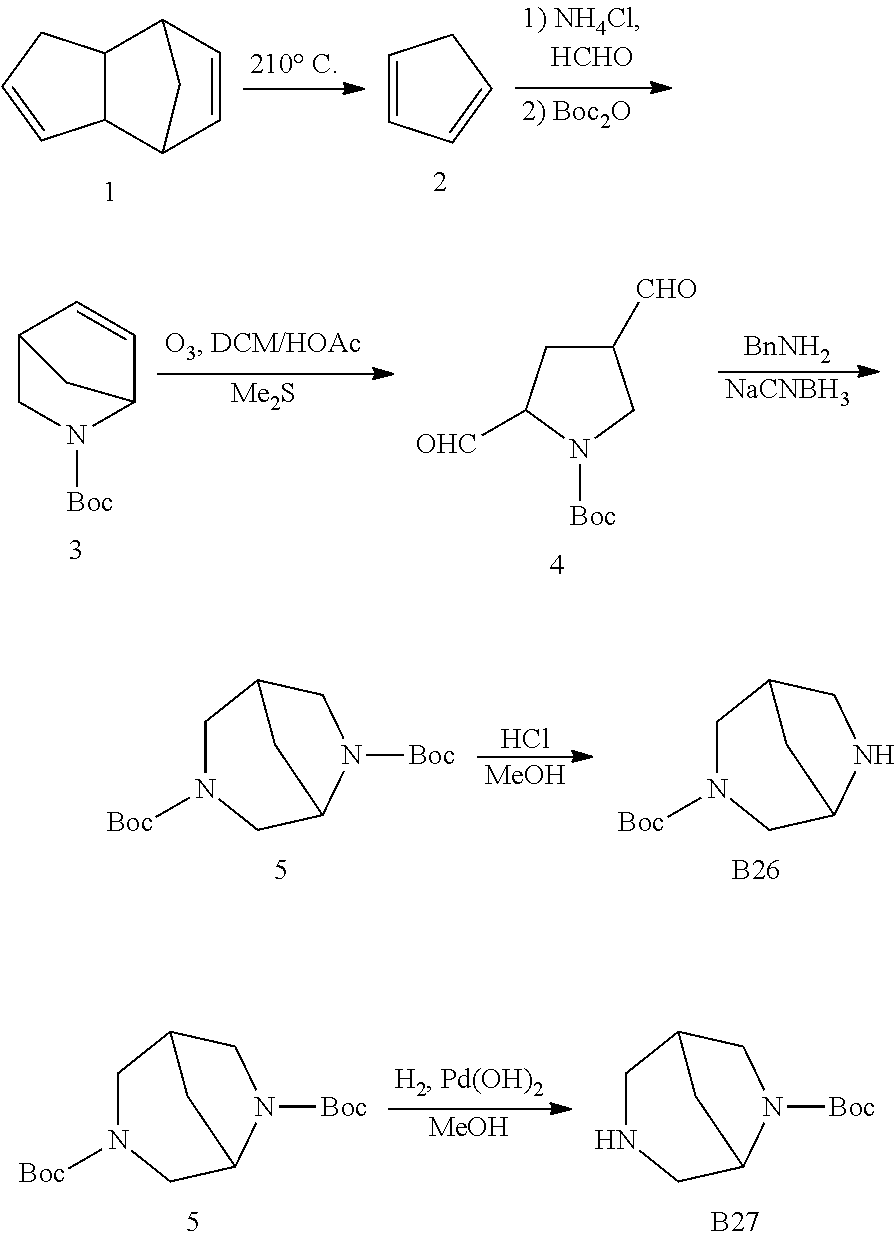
C12C(C3C=CC1C3)C=CC2.C1=CC=CC1.C12CN([Boc])C(C=C1)C2.[Me2S].C1([CHO])CC([OHC])N([Boc])C1.[BnNH2].[NaCNBH3].C1N([Boc])CC2N([Boc])CC1C2.Cl.[MeOH].C1N([Boc])CC2NCC1C2.[B26].C1N([Boc])CC2N([Boc])CC1C2.[MeOH].C1NCC2N([Boc])CC1C2.[B27]
